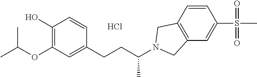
C1(O)=C(OC(C)C)C=C(CCC(N2CC3=C(C2)C=CC(S(=O)(=O)C)=C3)C)C=C1.Cl
